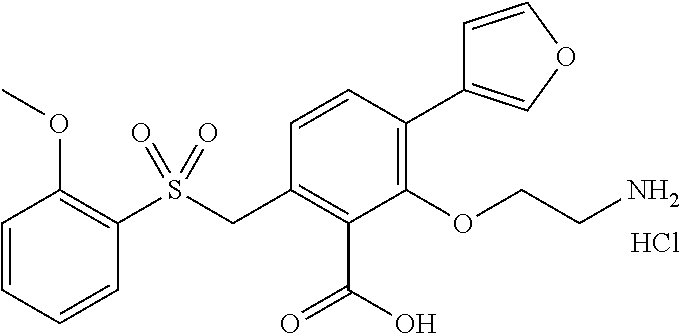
C1=CC=CC(S(CC2=C(C(O)=O)C(OCCN)=C(C3=COC=C3)C=C2)(=O)=O)=C1OC.Cl
